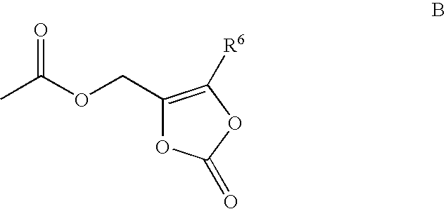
C1(COC(C)=O)=C([R6])OC(=O)O1
